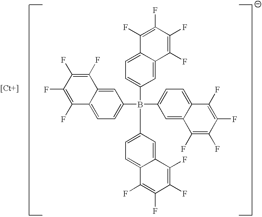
C1(B(C2=CC=C3C(=C2)C(F)=C(F)C(F)=C3F)(C2=CC=C3C(=C2)C(F)=C(F)C(F)=C3F)C2=CC=C3C(=C2)C(F)=C(F)C(F)=C3F)=CC=C2C(=C1)C(F)=C(F)C(F)=C2F
